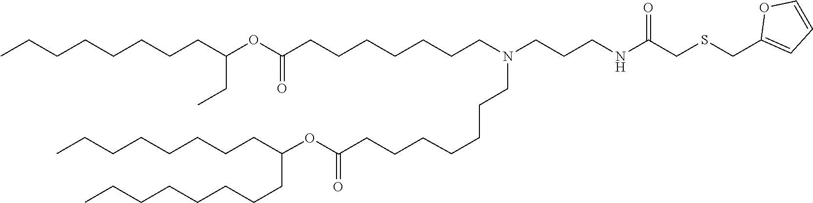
C(CCCCC(CCCCCCCC)OC(=O)CCCCCCCN(CCCNC(=O)CSCC1=CC=CO1)CCCCCCCC(OC(CCCCCCCC)CC)=O)CCC
